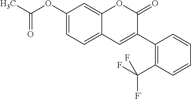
C1(OC(C)=O)=CC=C2C(=C1)OC(=O)C(C1=C(C(F)([F`])F)C=CC=C1)=C2
